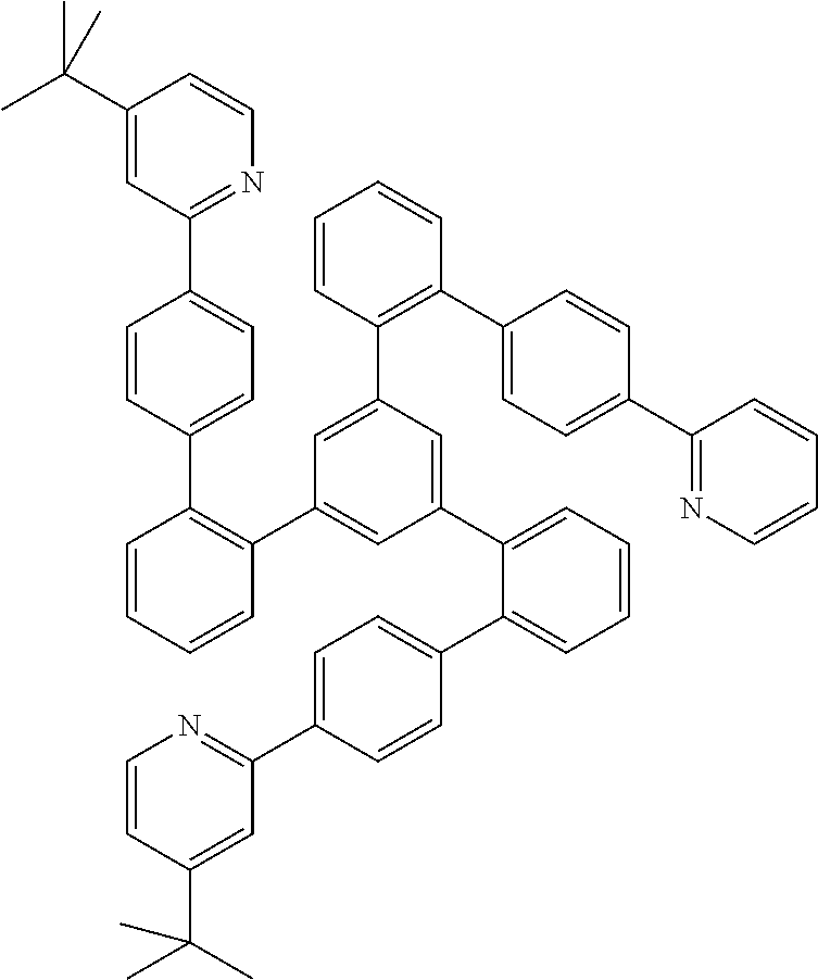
C1(C(C)(C)C)=CC(C2=CC=C(C3=C(C4=CC(C5=CC=CC=C5C5=CC=C(C6=NC=CC(C(C)(C)C)=C6)C=C5)=CC(C5=C(C6=CC=C(C7=NC=CC=C7)C=C6)C=CC=C5)=C4)C=CC=C3)C=C2)=NC=C1
